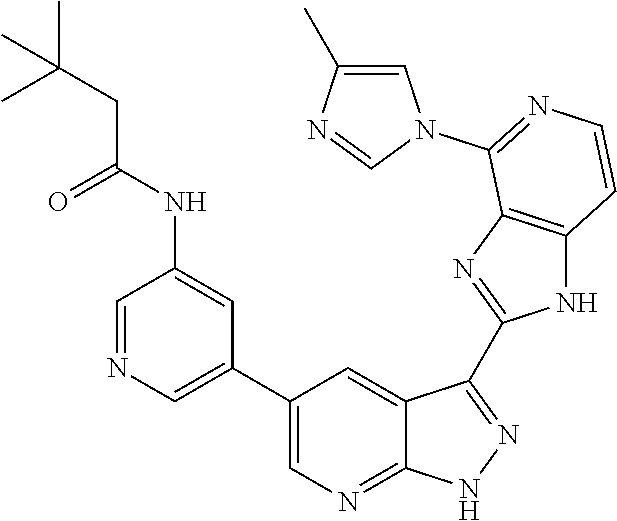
C1=NC=C(C2=CN=C3C(=C2)C(C2=NC4=C(N2)C=CN=C4N2C=C(C)N=C2)=NN3)C=C1NC(CC(C)(C)C)=O
